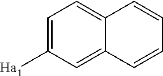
C1=C([Ha1])C=C2C(=C1)C=CC=C2
